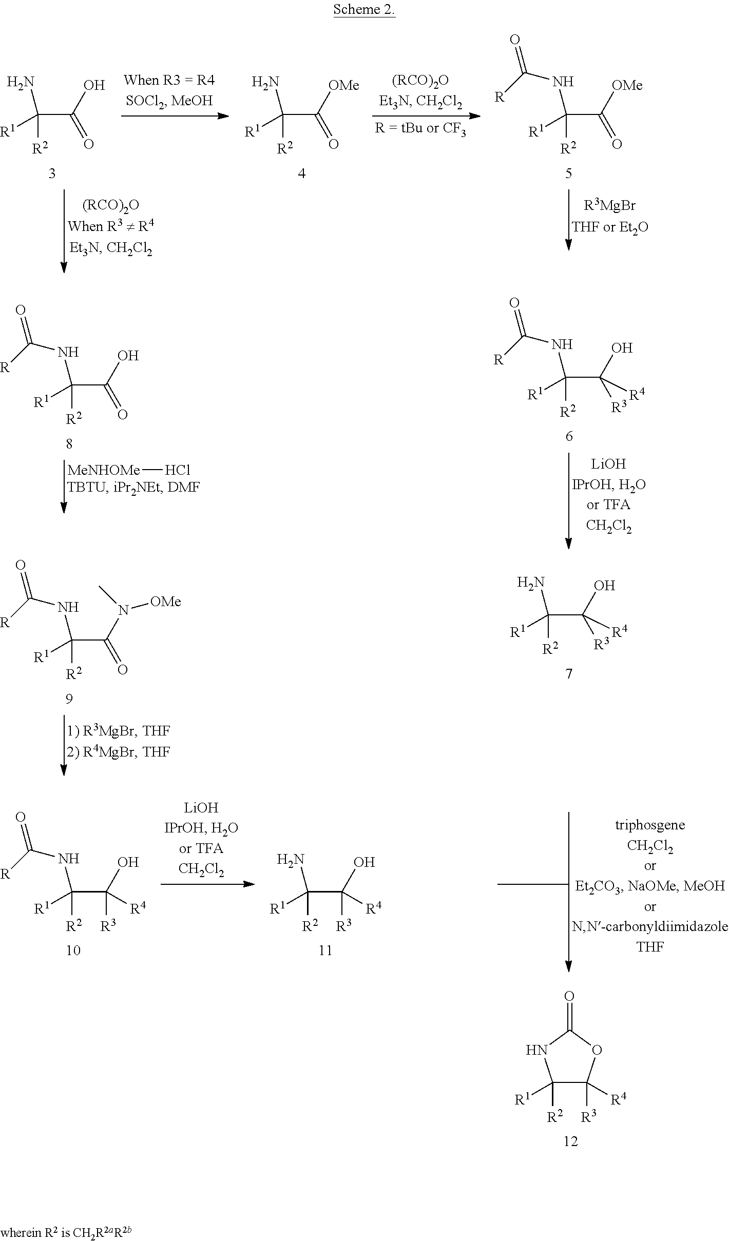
C(C([R2])(N)[R1])(O)=O.C(C([R2])(N)[R1])([OMe])=O.C(C([R2])(NC([R])=O)[R1])([OMe])=O.C(C([R2])(NC([R])=O)[R1])(N([OMe])C)=O.C(C([R2])(N)[R1])(O)([R3])[R4].C1([R2])([R1])C([R3])([R4])OC(=O)N1.[MeNHOMe]Cl.C(C([R2])(NC([R])=O)[R1])(O)=O.C(C([R2])(NC([R])=O)[R1])(O)([R3])[R4].C(C([R2])(NC([R])=O)[R1])(O)([R3])[R4].C(C([R2])(N)[R1])(O)([R3])[R4]
